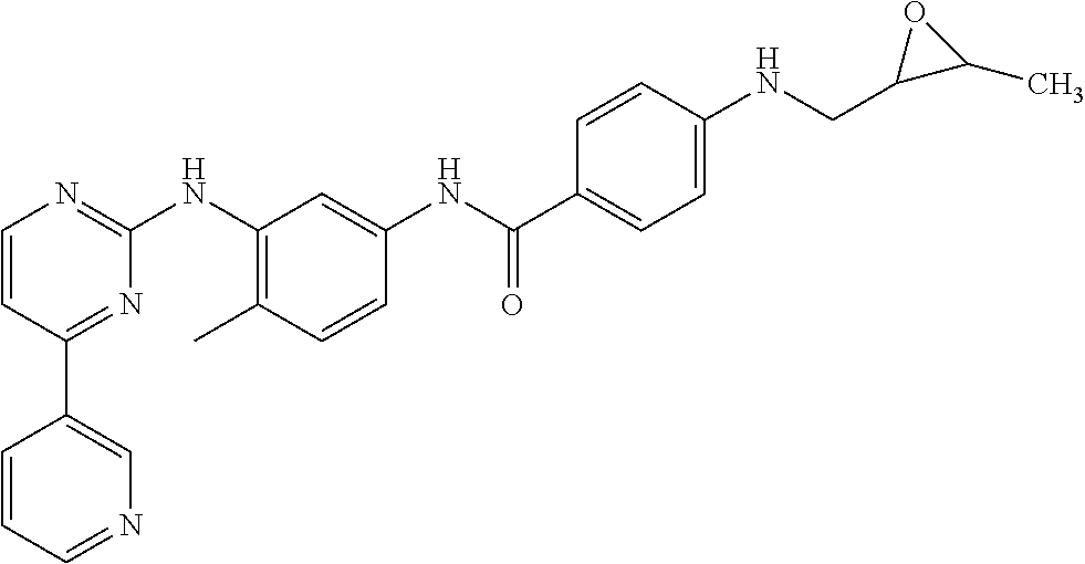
C1(C2=CN=CC=C2)=NC(NC2=C(C)C=CC(NC(C3=CC=C(NCC4C(C)O4)C=C3)=O)=C2)=NC=C1
